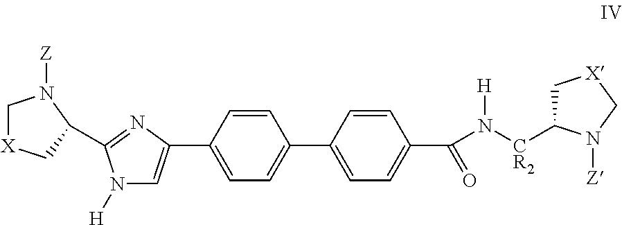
C1[X]CC(C2=NC(C3=CC=C(C4=CC=C(C(N([CR2]C5C[X]CN5[Z])[H])=O)C=C4)C=C3)=CN2[H])N1[Z]
